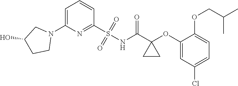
C1=C(N2CC(O)CC2)N=C(S(NC(C2(OC3=CC(Cl)=CC=C3OCC(C)C)CC2)=O)(=O)=O)C=C1
